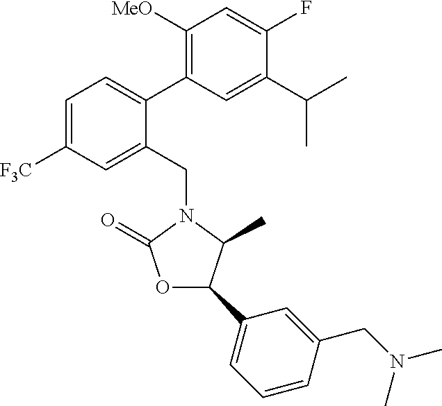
C1(C(C)C)=CC(C2=CC=C([F3C])C=C2CN2C(C)C(C3=CC=CC(CN(C)C)=C3)OC2=O)=C([MeO])C=C1F
